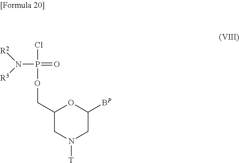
P(N([R2])[R3])(Cl)(=O)OCC1CN([T])CC([BP])O1
